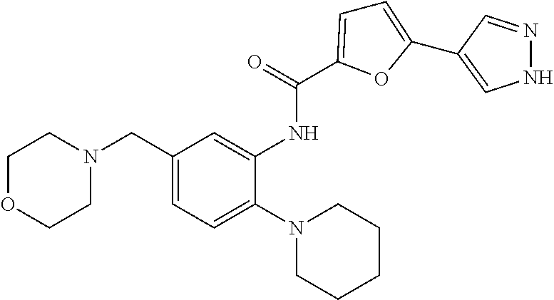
C1OCCN(CC2=CC=C(N3CCCCC3)C(NC(=O)C3=CC=C(C4=CNN=C4)O3)=C2)C1
